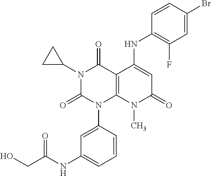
C1(NC2=CC(=O)N(C)C3=C2C(=O)N(C2CC2)C(=O)N3C2=CC(NC(CO)=O)=CC=C2)=C(F)C=C(Br)C=C1
